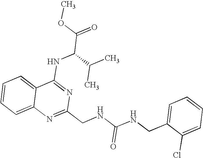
C12=CC=CC=C1N=C(CNC(NCC1=CC=CC=C1Cl)=O)N=C2NC(C(=O)OC)C(C)C
